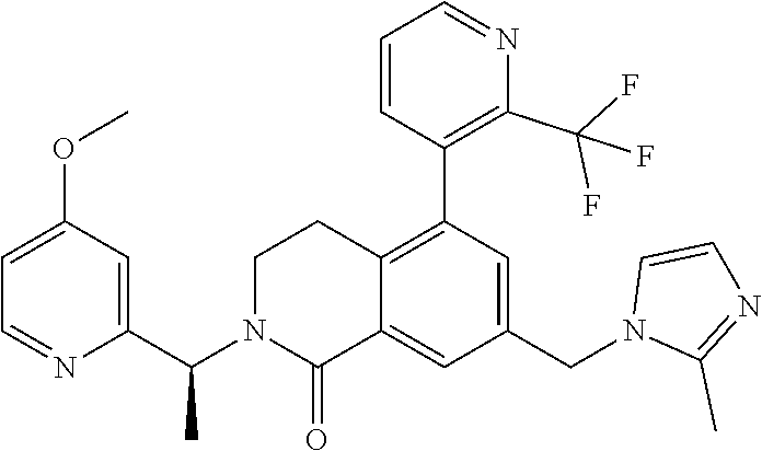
C1(C(N2CCC3=C(C4=C(C(F)(F)F)N=CC=C4)C=C(CN4C(C)=NC=C4)C=C3C2=O)C)=CC(OC)=CC=N1
